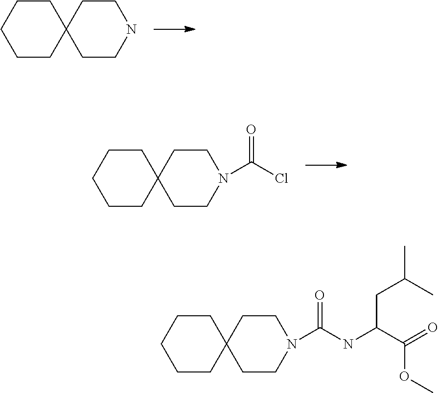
C1CC2(CCC1)CCNCC2.C1CC2(CCC1)CCN(C(Cl)=O)CC2.C1CC2(CCC1)CCN(C(NC(C(=O)OC)CC(C)C)=O)CC2
